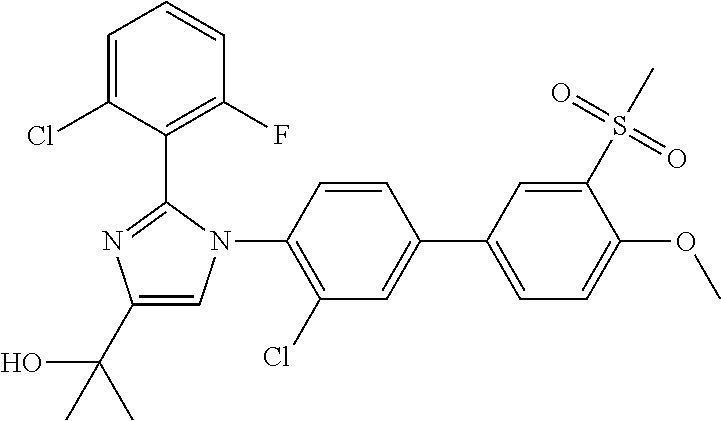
C1(C(O)(C)C)=CN(C2=C(Cl)C=C(C3=CC=C(OC)C(S(C)(=O)=O)=C3)C=C2)C(C2=C(F)C=CC=C2Cl)=N1
